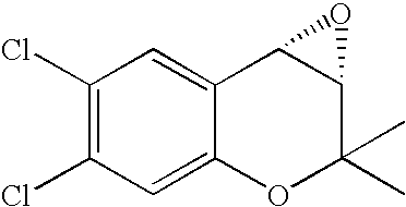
C1(Cl)=C(Cl)C=C2C(=C1)C1C(C(C)(C)O2)O1
